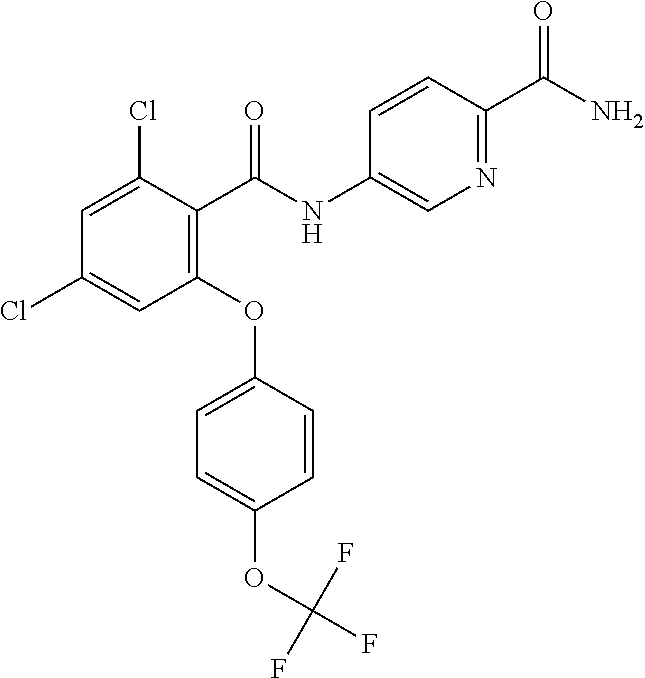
C1=C(Cl)C(C(NC2=CN=C(C(N)=O)C=C2)=O)=C(OC2=CC=C(OC(F)(F)F)C=C2)C=C1Cl
